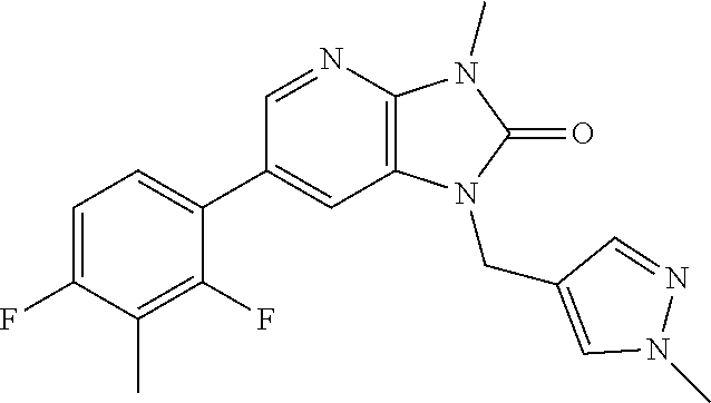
C12=C(N=CC(C3=CC=C(F)C(C)=C3F)=C1)N(C)C(=O)N2CC1=CN(C)N=C1
